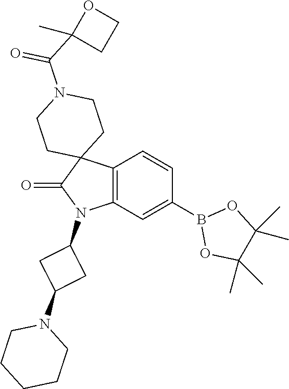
C12=C(C=C(B3OC(C)(C)C(C)(C)O3)C=C1)N(C1CC(N3CCCCC3)C1)C(=O)C21CCN(C(C2(C)CCO2)=O)CC1
